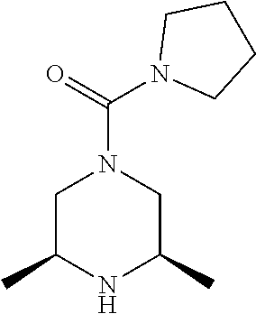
C1CN(C(=O)N2CC(C)NC(C)C2)CC1
